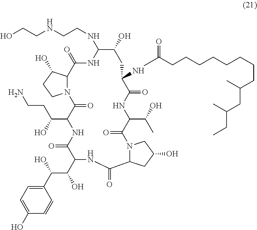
N(C1NC(=O)C2N(CCC2O)C(=O)C(C(O)CCN)NC(=O)C(C(O)C(C2=CC=C(O)C=C2)O)NC(=O)C2N(C(=O)C(C(O)C)NC(=O)C(NC(CCCCCCCCC(CC(CC)C)C)=O)CC1O)CC(O)C2)CCNCCO
